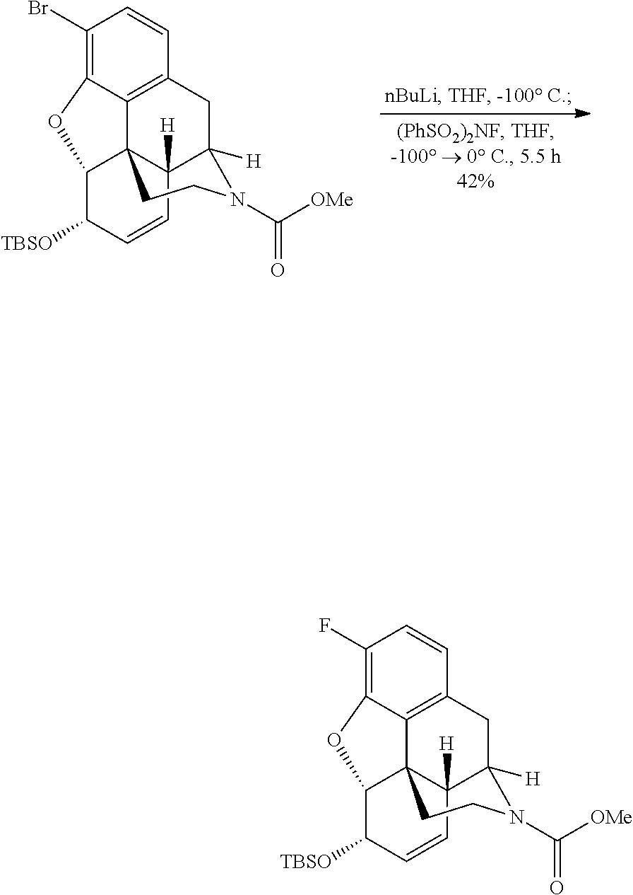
C12([H])C34C5=C(CC1([H])N(C([OMe])=O)CC3)C=CC(Br)=C5OC4C([TBSO])C=C2.C12([H])C34C5=C(CC1([H])N(C([OMe])=O)CC3)C=CC(F)=C5OC4C([TBSO])C=C2
